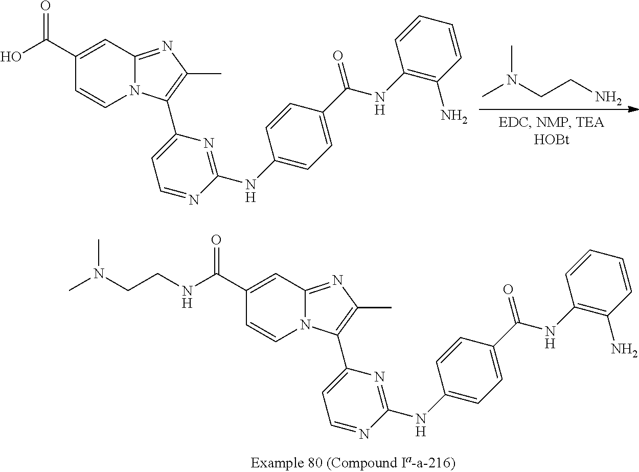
CN(C)CCN.C1(C(=O)O)=CC2=NC(C)=C(C3=CC=NC(NC4=CC=C(C(NC5=C(N)C=CC=C5)=O)C=C4)=N3)N2C=C1.C1(C(=O)NCCN(C)C)=CC2=NC(C)=C(C3=CC=NC(NC4=CC=C(C(NC5=C(N)C=CC=C5)=O)C=C4)=N3)N2C=C1
